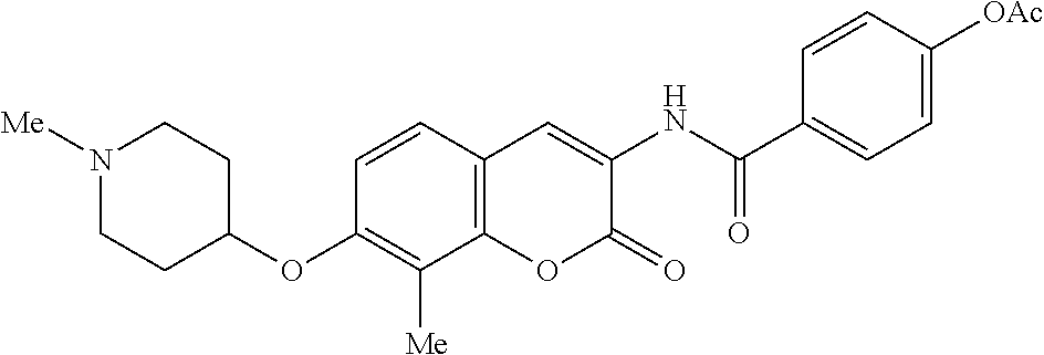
N1([Me])CCC(OC2=C([Me])C3=C(C=C2)C=C(NC(C2=CC=C([OAc])C=C2)=O)C(=O)O3)CC1
